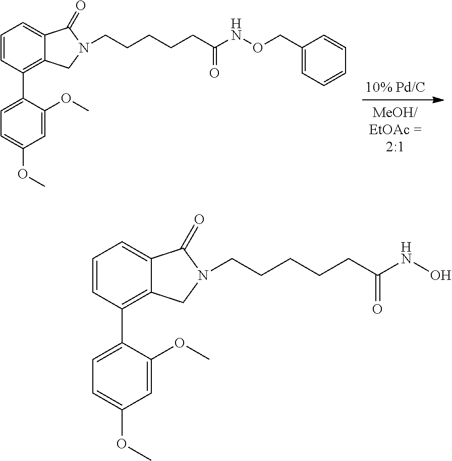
C(CCCCC(NOCC1=CC=CC=C1)=O)N1CC2=C(C3=CC=C(OC)C=C3OC)C=CC=C2C1=O.C(CCCCC(NO)=O)N1CC2=C(C3=CC=C(OC)C=C3OC)C=CC=C2C1=O
